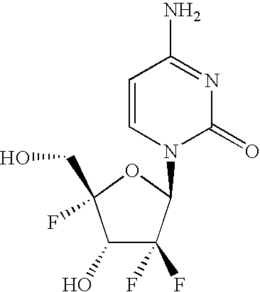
C1(O)C(F)(F)C(N2C(=O)N=C(N)C=C2)OC1(CO)F
